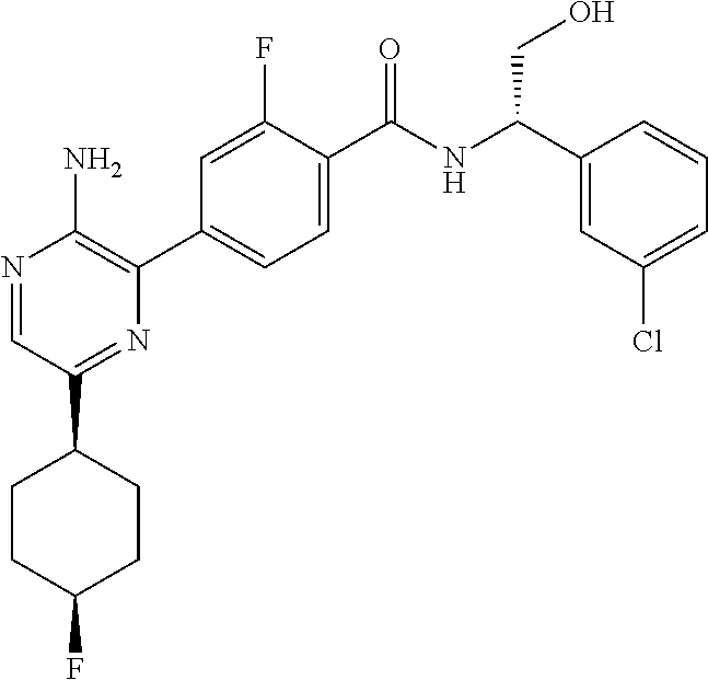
N1=CC(C2CCC(F)CC2)=NC(C2=CC=C(C(NC(C3=CC(Cl)=CC=C3)CO)=O)C(F)=C2)=C1N
